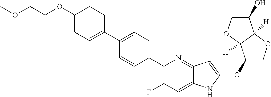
C1(OC2=CC3=NC(C4=CC=C(C5=CCC(OCCOC)CC5)C=C4)=C(F)C=C3N2)COC2([H])C1([H])OCC2O
